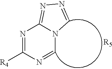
N1=C([R4])N=CN2C1=NN=C2.[R5]
